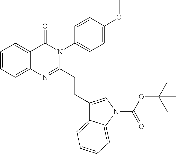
C1=CC=C2C(=C1)C(=O)N(C1=CC=C(OC)C=C1)C(CCC1=CN(C(OC(C)(C)C)=O)C3=CC=CC=C13)=N2
